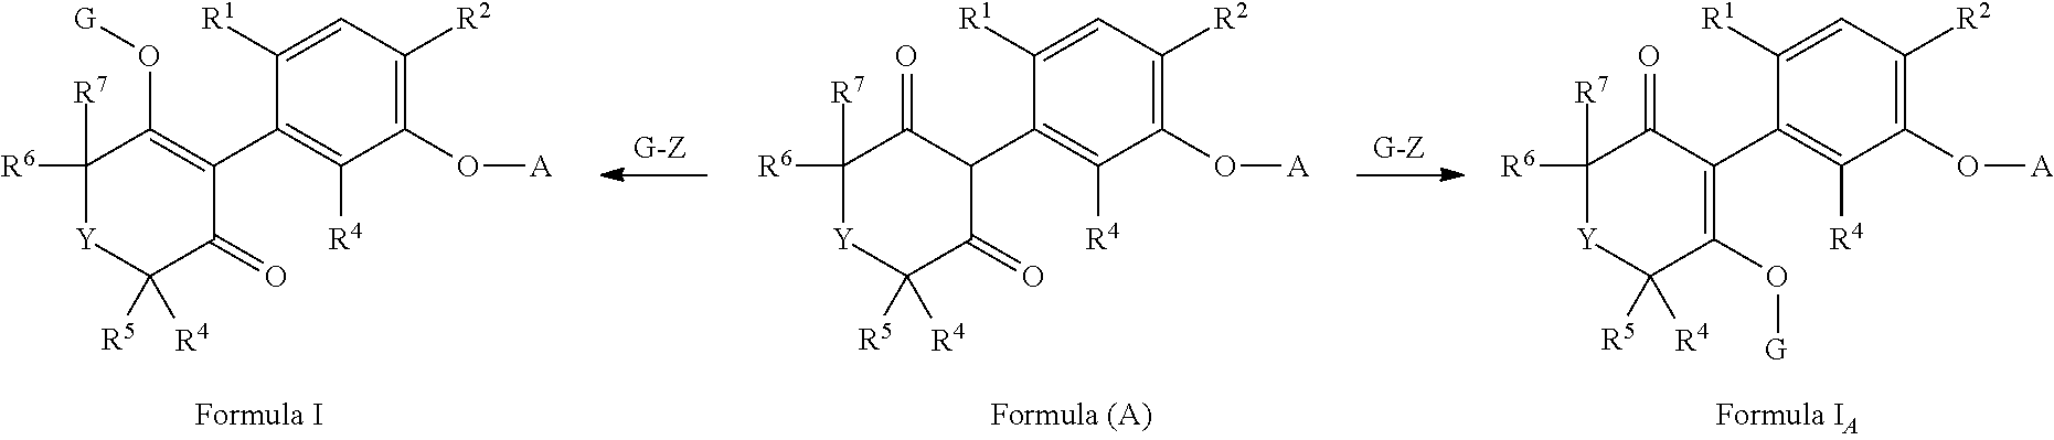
C1([R6])([R7])[Y]C([R5])([R4])C(=O)C(C2=C([R4])C(O[A])=C([R2])C=C2[R1])=C1O[G].C1([R6])([R7])[Y]C([R5])([R4])C(=O)C(C2=C([R4])C(O[A])=C([R2])C=C2[R1])C1=O.C1([R6])([R7])[Y]C([R5])([R4])C(O[G])=C(C2=C([R4])C(O[A])=C([R2])C=C2[R1])C1=O
